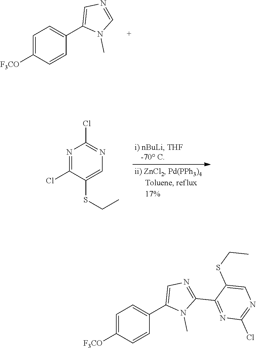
C1=C([F3CO])C=CC(C2=CN=CN2C)=C1.N1=C(Cl)C(SCC)=CN=C1Cl.C1=C([F3CO])C=CC(C2=CN=C(C3=NC(Cl)=NC=C3SCC)N2C)=C1
